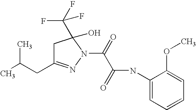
C1C(CC(C)C)=NN(C(=O)C(=O)NC2=CC=CC=C2OC)C1(C(F)(F)F)O
